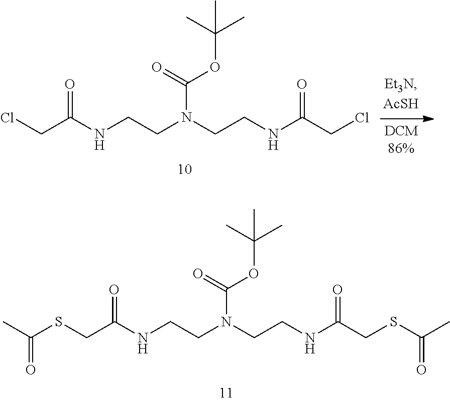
S(CC(NCCN(CCNC(CSC(C)=O)=O)C(=O)OC(C)(C)C)=O)C(C)=O.ClCC(NCCN(CCNC(CCl)=O)C(=O)OC(C)(C)C)=O
